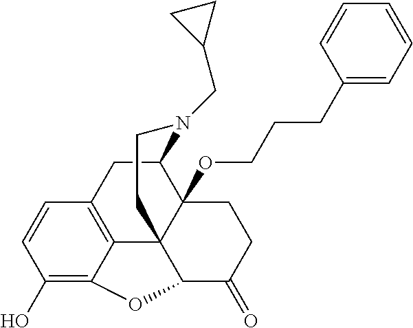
C1(O)=C2C3=C(C=C1)CC1C4(OCCCC5=CC=CC=C5)C3(C(C(=O)CC4)O2)CCN1CC1CC1
